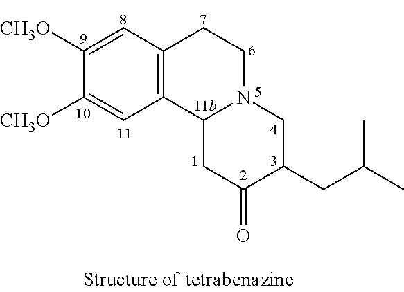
C1=C([CH3O])C([CH3O])=CC2=C1CCN1C2CC(=O)C(CC(C)C)C1
